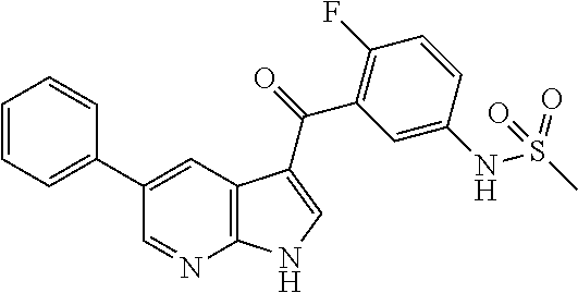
C1=CC=C(C2=CC3=C(N=C2)NC=C3C(C2=C(F)C=CC(NS(=O)(C)=O)=C2)=O)C=C1
